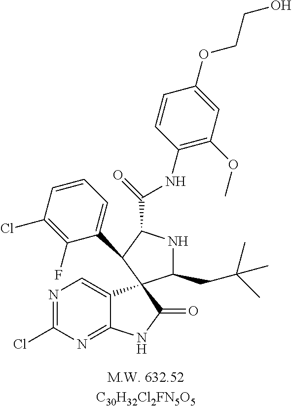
C1(CC(C)(C)C)NC(C(NC2=C(OC)C=C(OCCO)C=C2)=O)C(C2=CC=CC(Cl)=C2F)C12C1=CN=C(Cl)N=C1NC2=O
